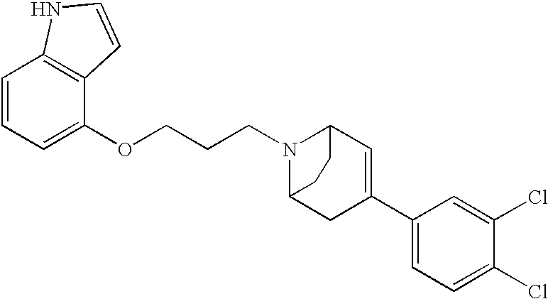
C1=C(OCCCN2C3C=C(C4=CC=C(Cl)C(Cl)=C4)CC2CC3)C2=C(C=C1)NC=C2
